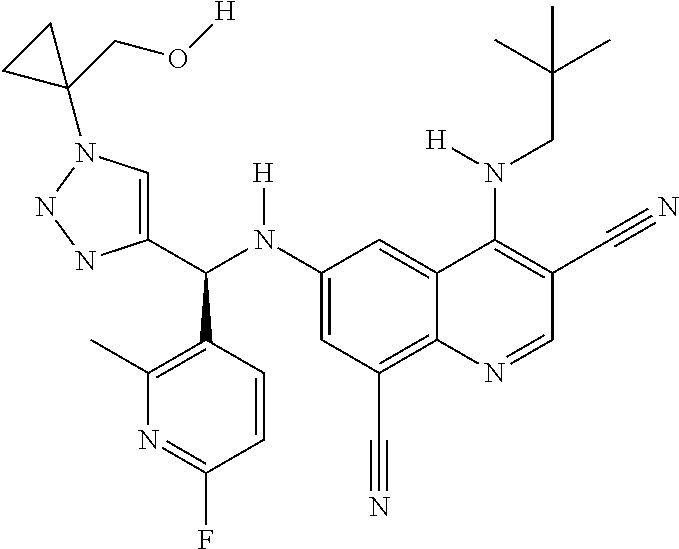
C1(N(C(C2=CN(C3(CO[H])CC3)NN2)C2=C(C)N=C(F)C=C2)[H])=CC(C#N)=C2C(=C1)C(N(CC(C)(C)C)[H])=C(C#N)C=N2
